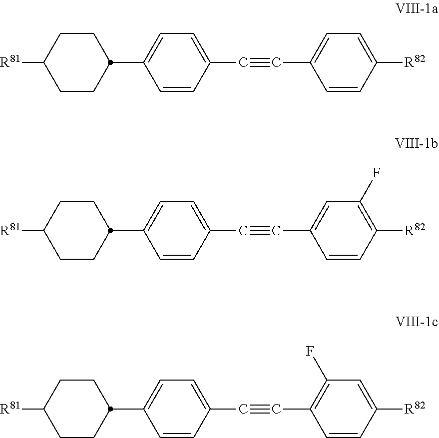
C1CC([R81])CCC1C1=CC=C(C#CC2=CC=C([R82])C=C2)C=C1.C1CC([R81])CCC1C1=CC=C(C#CC2=CC(F)=C([R82])C=C2)C=C1.C1CC([R81])CCC1C1=CC=C(C#CC2=C(F)C=C([R82])C=C2)C=C1
